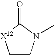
C1CN(C)C(=O)[X12]1
